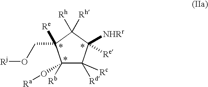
C1([Rb])(O[Ra])C([Rd])([Rc])C([Re])([NHRr])C([Rh])([Rh])C1(CO[Rj])[Re]
